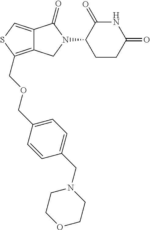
C12=CSC(COCC3=CC=C(CN4CCOCC4)C=C3)=C1CN(C1CCC(=O)NC1=O)C2=O
